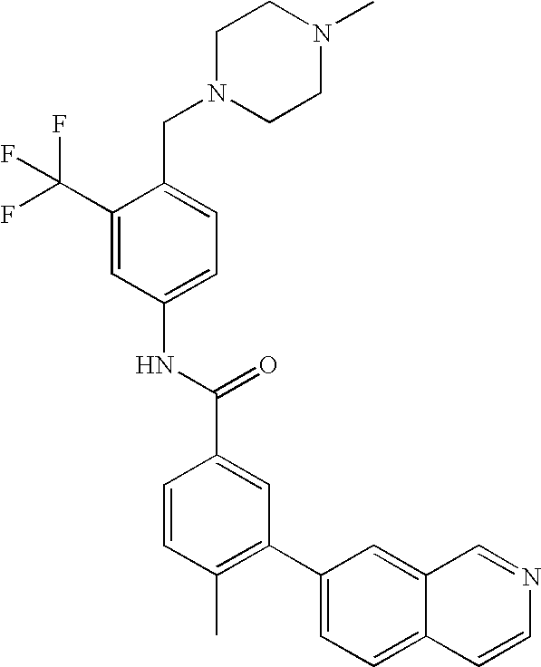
C1(C(F)(F)F)=CC(NC(C2=CC(C3=CC=C4C(=C3)C=NC=C4)=C(C)C=C2)=O)=CC=C1CN1CCN(C)CC1
